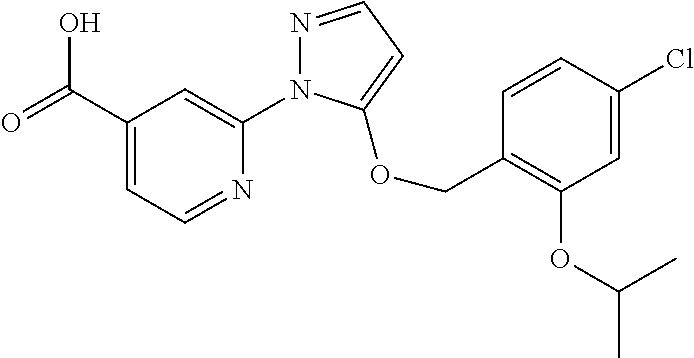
C1(C(=O)O)=CC=NC(N2N=CC=C2OCC2=C(OC(C)C)C=C(Cl)C=C2)=C1
